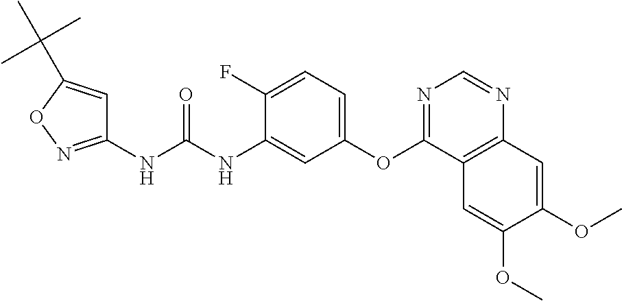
C1(NC(NC2=CC(OC3=NC=NC4=C3C=C(OC)C(OC)=C4)=CC=C2F)=O)=NOC(C(C)(C)C)=C1
